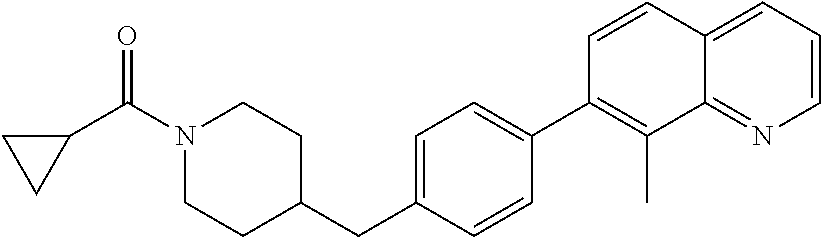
C1=CC2=CC=CN=C2C(C)=C1C1=CC=C(CC2CCN(C(C3CC3)=O)CC2)C=C1
